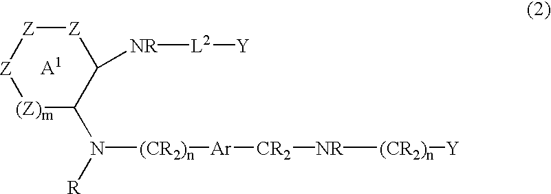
[Z]1[Z][(Z)m]C(N([(CR2)n][Ar][CR2][NR][(CR2)n][Y])[R])C([NR][L2][Y])[Z]1
